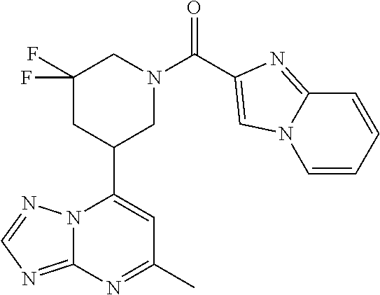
N12C(=NC=N1)N=C(C)C=C2C1CN(C(=O)C2=CN3C=CC=CC3=N2)CC(F)(F)C1
